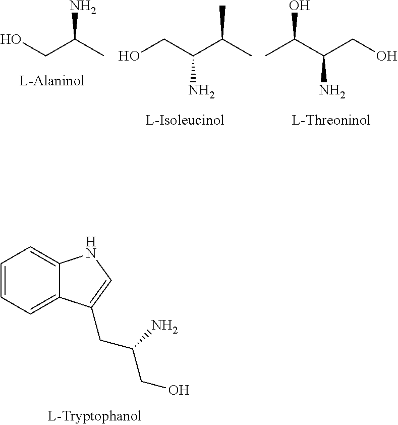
OCC(C)N.C(C(C(C)C)N)O.C(C(CO)N)(C)O.C1=CC=C2C(=C1)NC=C2CC(CO)N
